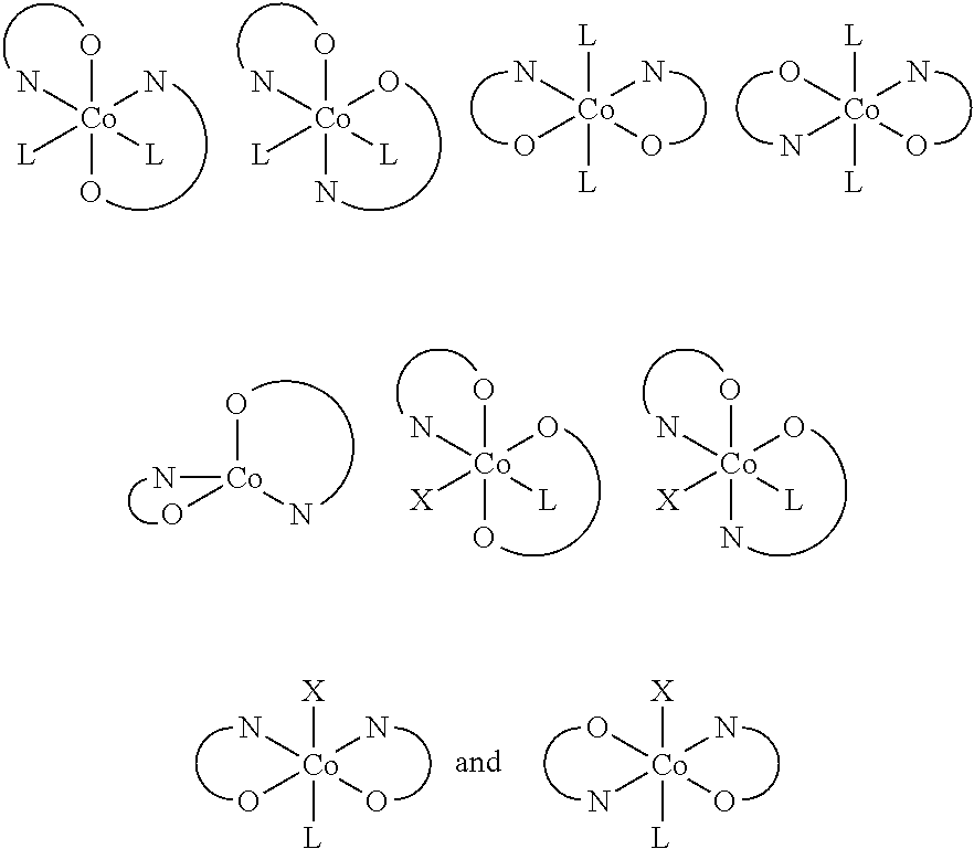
O[Co](O)(N)(N)([L])[L].O[Co](N)(N)(O)([L])[L].[L][Co]([L])(N)(N)(O)O.[L][Co]([L])(O)(N)(O)N.O[Co](N)(O)N.O[Co](O)(N)(O)([L])[X].O[Co](N)(N)(O)([L])[X].[X][Co]([L])(N)(N)(O)O.[X][Co]([L])(O)(N)(O)N
